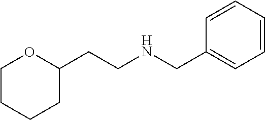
C1(CCNCC2=CC=CC=C2)OCCCC1
